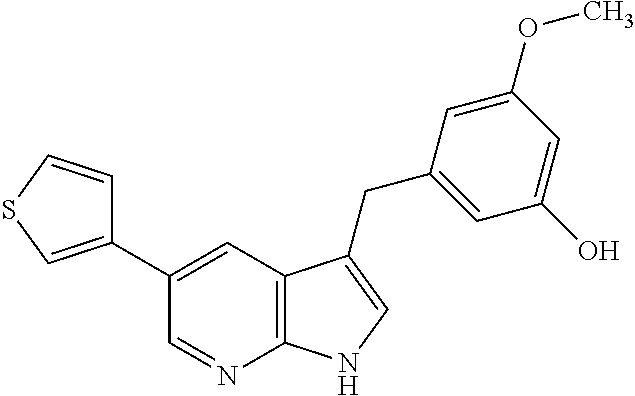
C1(C2=CSC=C2)=CC2=C(N=C1)NC=C2CC1=CC(O)=CC(OC)=C1
